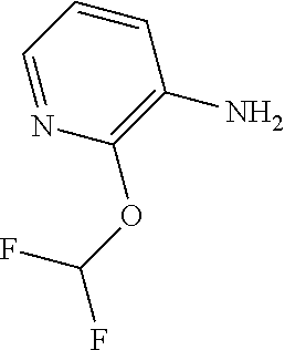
C(F)(OC1=C(N)C=CC=N1)F
